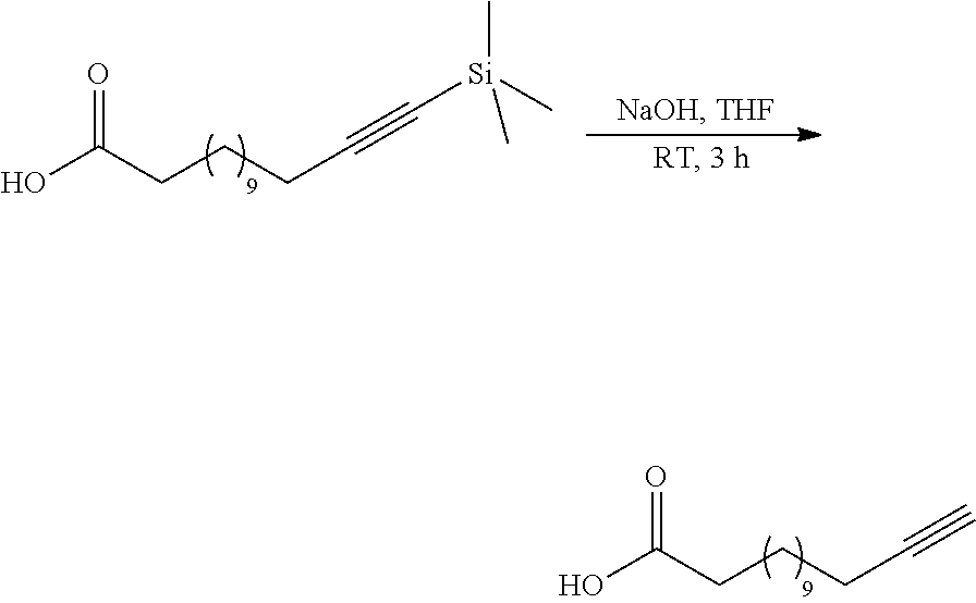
OC(CCCC#C[Si](C)(C)C)=O.OC(CCCC#C)=O
